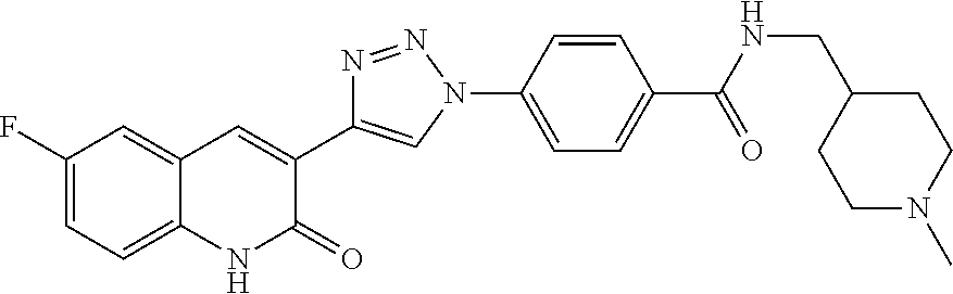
C1(F)=CC=C2C(=C1)C=C(C1=CN(C3=CC=C(C(NCC4CCN(C)CC4)=O)C=C3)N=N1)C(=O)N2
